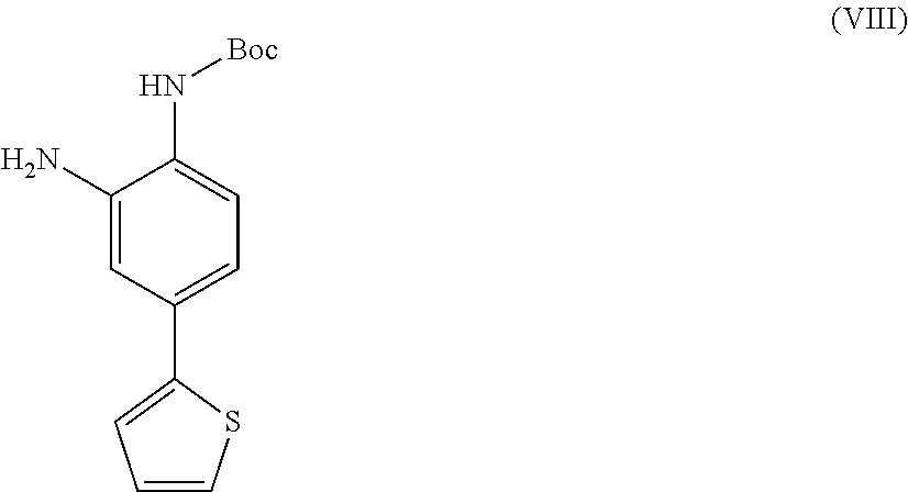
C1(N)=CC(C2=CC=CS2)=CC=C1N[Boc]
